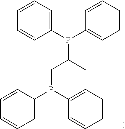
C1(P(C2=CC=CC=C2)C(C)CP(C2=CC=CC=C2)C2=CC=CC=C2)=CC=CC=C1
